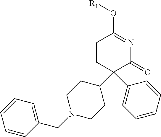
C1CC(C2=CC=CC=C2)(C2CCN(CC3=CC=CC=C3)CC2)C(=O)N=C1O[R1]
